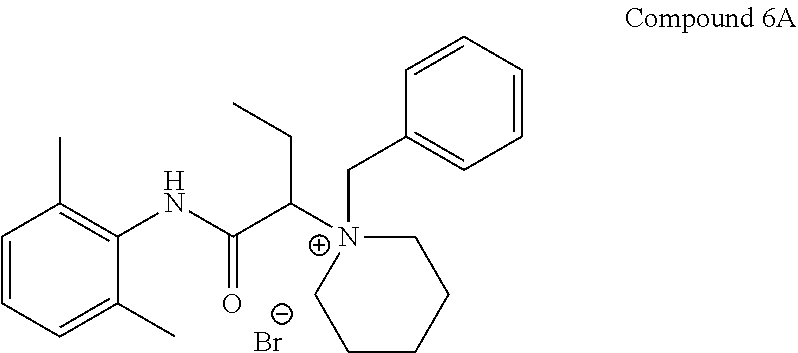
C1=CC=C(C)C(NC(C([N+]2(CC3=CC=CC=C3)CCCCC2)CC)=O)=C1C.[Br-]
